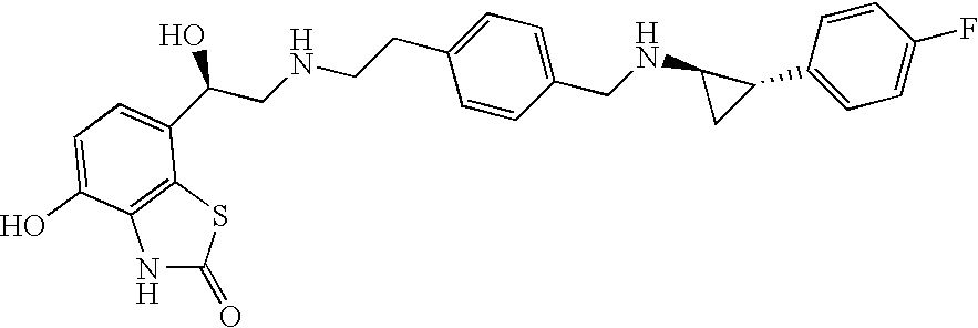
N1C(=O)SC2=C1C(O)=CC=C2C(CNCCC1=CC=C(CNC2CC2C2=CC=C(F)C=C2)C=C1)O
